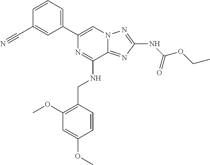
C1(C2=CN3C(=NC(NC(OCC)=O)=N3)C(NCC3=C(OC)C=C(OC)C=C3)=N2)=CC=CC(C#N)=C1
